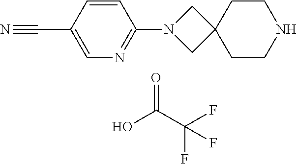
C(F)(F)(C(O)=O)F.C1(C#N)=CN=C(N2CC3(C2)CCNCC3)C=C1
